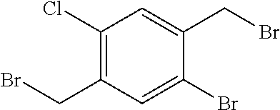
C1(Cl)=C(CBr)C=C(Br)C(CBr)=C1
